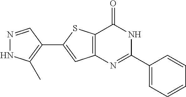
N1=CC(C2=CC3=C(S2)C(=O)NC(C2=CC=CC=C2)=N3)=C(C)N1
